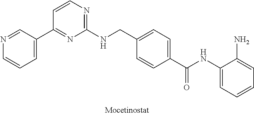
C1=C(C2=NC(NCC3=CC=C(C(NC4=CC=CC=C4N)=O)C=C3)=NC=C2)C=NC=C1
